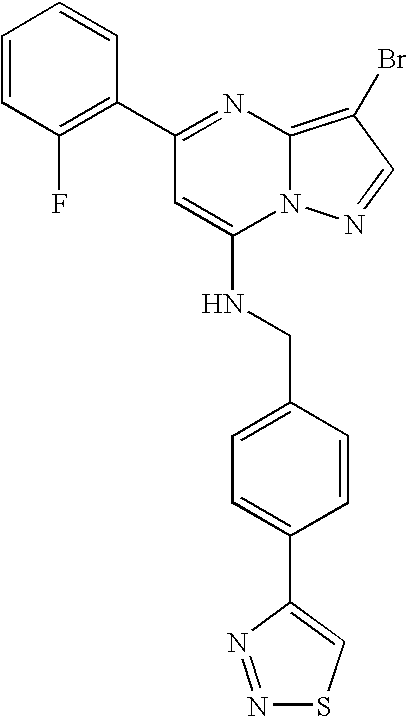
C1(C2=C(F)C=CC=C2)=NC2=C(Br)C=NN2C(NCC2=CC=C(C3=CSN=N3)C=C2)=C1
